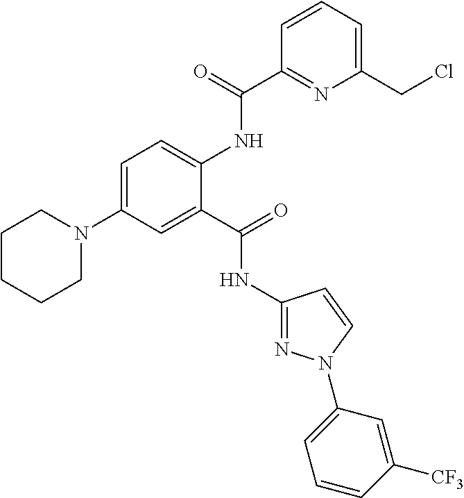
C1(NC(C2=CC(N3CCCCC3)=CC=C2NC(C2=NC(CCl)=CC=C2)=O)=O)=NN(C2=CC=CC([CF3])=C2)C=C1
